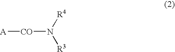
[A][CO]N([R4])[R3]
